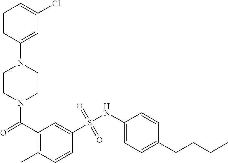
N1(C(C2=C(C)C=CC(S(NC3=CC=C(CCCC)C=C3)(=O)=O)=C2)=O)CCN(C2=CC(Cl)=CC=C2)CC1
